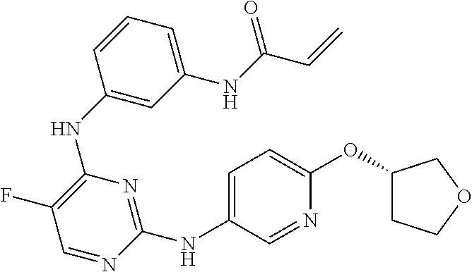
N(C1=C(F)C=NC(NC2=CC=C(OC3CCOC3)N=C2)=N1)C1=CC(NC(C=C)=O)=CC=C1
